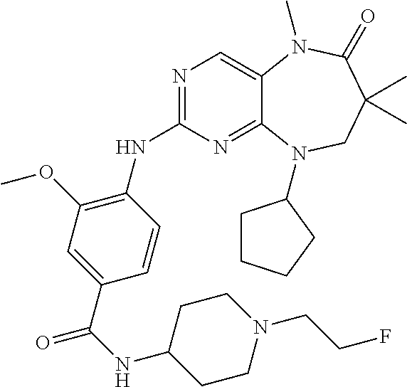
N1=C(NC2=C(OC)C=C(C(NC3CCN(CCF)CC3)=O)C=C2)N=C2C(=C1)N(C)C(=O)C(C)(C)CN2C1CCCC1
